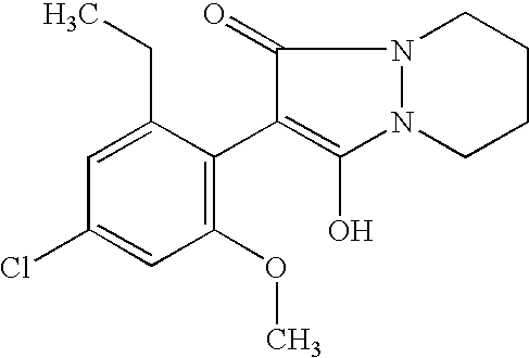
C1CCN2N(C1)C(=O)C(C1=C(OC)C=C(Cl)C=C1CC)=C2O
